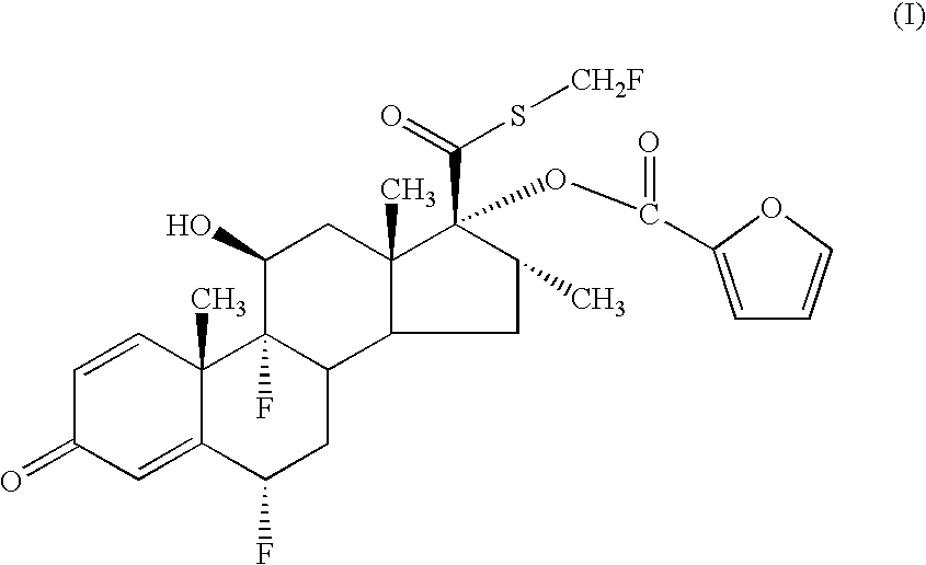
C1=CC2(C)C(=CC1=O)C(F)CC1C2(F)C(O)CC2(C)C1CC(C)C2(OC(=O)C1=CC=CO1)C(S[CH2F])=O
